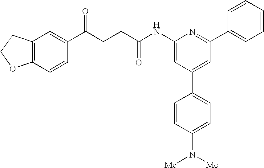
C1(NC(CCC(C2=CC3=C(C=C2)OCC3)=O)=O)=CC(C2=CC=C(N([Me])[Me])C=C2)=CC(C2=CC=CC=C2)=N1
